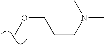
O(CCCN(C)C)C
